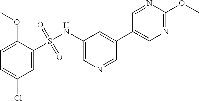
C1=C(Cl)C=C(S(NC2=CN=CC(C3=CN=C(OC)N=C3)=C2)(=O)=O)C(OC)=C1
